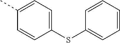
S(C1=CC=CC=C1)C1=CC=C(C)C=C1
